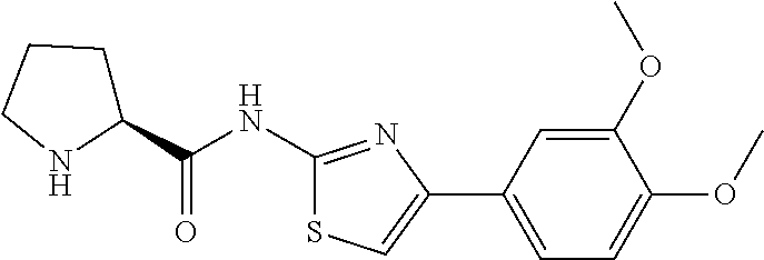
C(C1CCCN1)(NC1=NC(C2=CC=C(OC)C(OC)=C2)=CS1)=O
